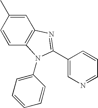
C1(C2=NC3=C(C=CC(C)=C3)N2C2=CC=CC=C2)=CN=CC=C1
